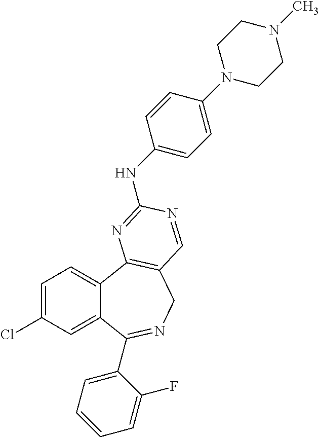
C1=C(Cl)C=C2C(=C1)C1=C(CN=C2C2=CC=CC=C2F)C=NC(NC2=CC=C(N3CCN(C)CC3)C=C2)=N1
